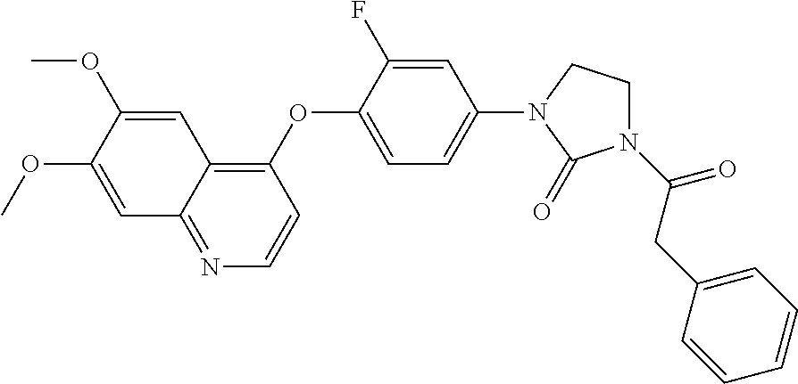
C1(OC2=CC=C(N3C(=O)N(C(=O)CC4=CC=CC=C4)CC3)C=C2F)=C2C(=NC=C1)C=C(OC)C(OC)=C2
